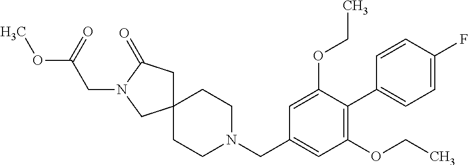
C12(CC(=O)N(CC(OC)=O)C1)CCN(CC1=CC(OCC)=C(C3=CC=C(F)C=C3)C(OCC)=C1)CC2
